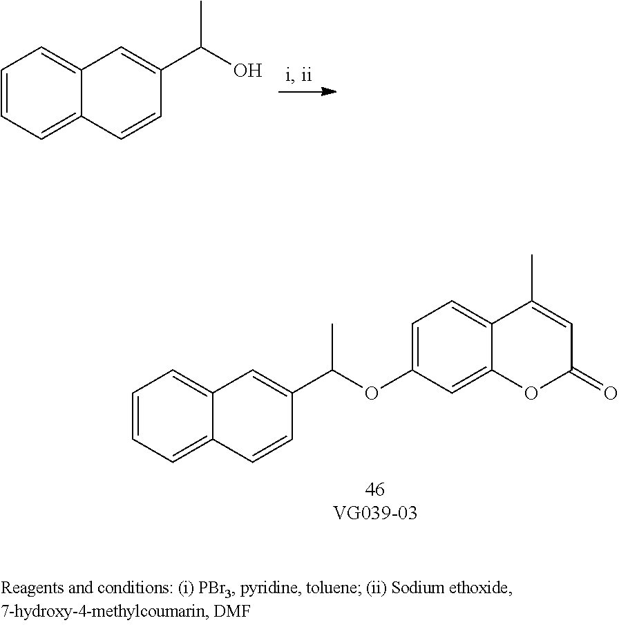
C1=CC=C2C(=C1)C=C(C(OC1=CC=C3C(=C1)OC(=O)C=C3C)C)C=C2.C1=CC=C2C(=C1)C=C(C(O)C)C=C2
